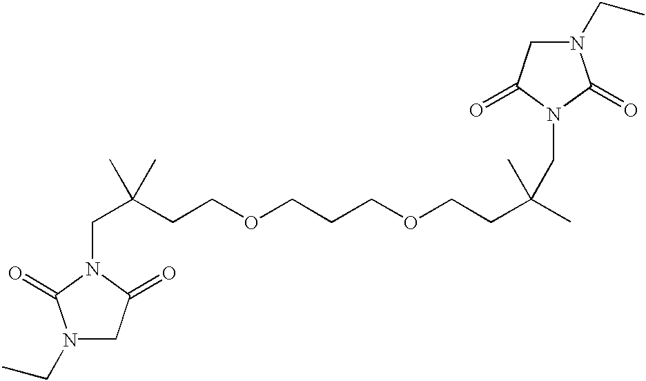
N1(CC)CC(=O)N(CC(C)(CCOCCCOCCC(C)(C)CN2C(=O)CN(CC)C2=O)C)C1=O
